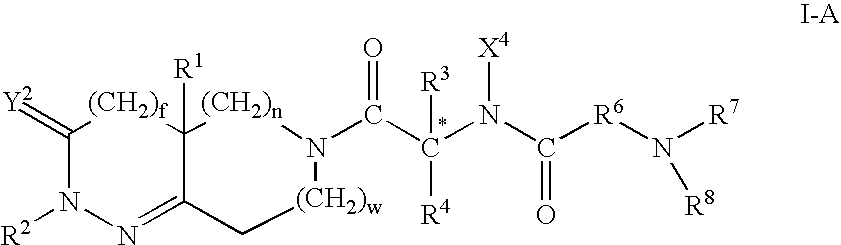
C1(=[Y2])N([R2])N=C2C([R1])([(CH2)f]1)[(CH2)n]N(C(C(N(C([R6]N([R7])[R8])=O)[X4])([R3])[R4])=O)[(CH2)w]C2
